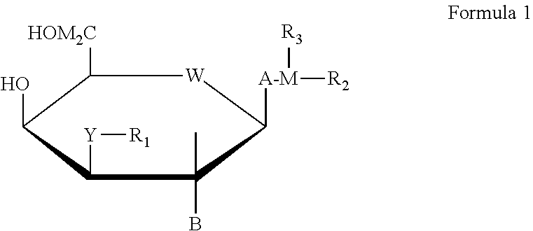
C1([HOM2C])C(O)C([Y][R1])C(C)(B)C([A-M]([R2])[R3])[W]1
